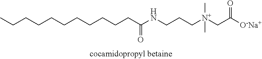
CCCCCCCCCCCC(NCCC[N+](CC([O-Na+])=O)(C)C)=O
